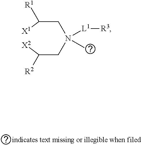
C(C([R1])[X1])N(CC([R2])[X2])([L1][R3])C
